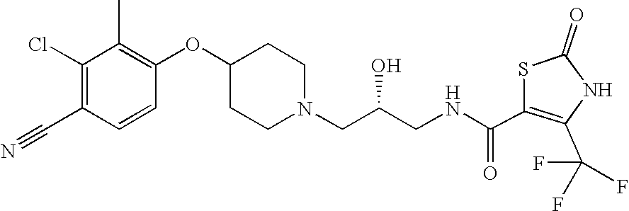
C1(Cl)=C(C#N)C=CC(OC2CCN(CC(CNC(C3=C(C(F)(F)F)NC(=O)S3)=O)O)CC2)=C1C
